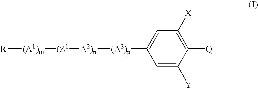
[R][(A1)m][(Z1][A2)n][(A3)p]C1=CC([X])=C([Q])C([Y])=C1
